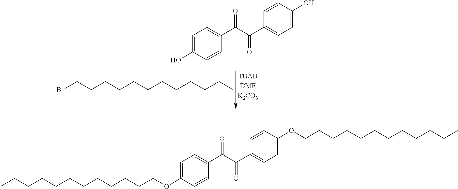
C1=C(O)C=CC(C(C(C2=CC=C(O)C=C2)=O)=O)=C1.BrCCCCCCCCCCCC.C1=C(OCCCCCCCCCCCC)C=CC(C(C(C2=CC=C(OCCCCCCCCCCCC)C=C2)=O)=O)=C1
